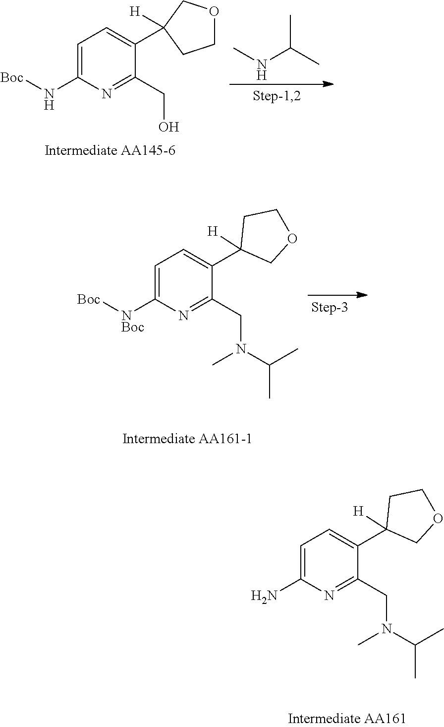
C1=C(C2([H])COCC2)C(CO)=NC(N[Boc])=C1.CNC(C)C.C1=C(C2([H])COCC2)C(CN(C)C(C)C)=NC([NBoc][Boc])=C1.C1=C(C2([H])COCC2)C(CN(C)C(C)C)=NC(N)=C1
